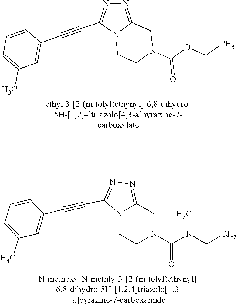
N1=C2N(C(C#CC3=CC(C)=CC=C3)=N1)CCN(C(OCC)=O)C2.N1=C2N(C(C#CC3=CC(C)=CC=C3)=N1)CCN(C(N(CC)C)=O)C2
